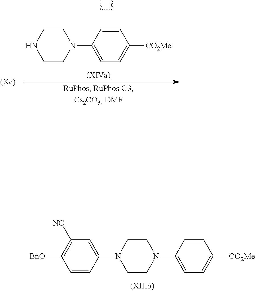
C1CN(C2=CC=C([CO2Me])C=C2)CCN1.C1=CC(N2CCN(C3=CC=C([CO2Me])C=C3)CC2)=CC([NC])=C1[BnO]
